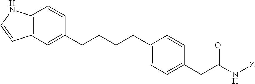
C(CCCC1=CC=C(CC(N[Z])=O)C=C1)C1=CC2=C(C=C1)NC=C2
